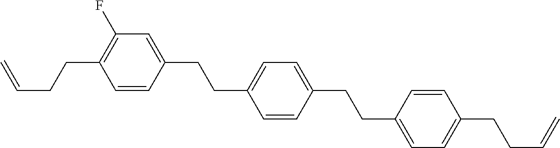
C=CCCC1=C(F)C=C(CCC2=CC=C(CCC3=CC=C(CCC=C)C=C3)C=C2)C=C1
